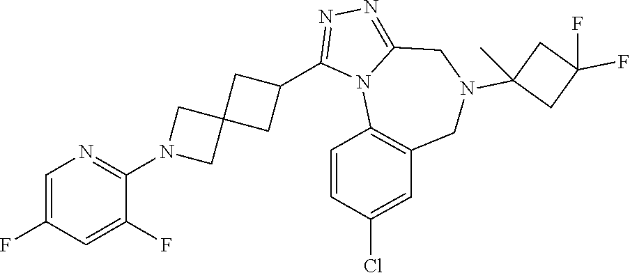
C1=C(F)C=C(F)C(N2CC3(C2)CC(C2=NN=C4N2C2=C(CN(C5(C)CC(F)(F)C5)C4)C=C(Cl)C=C2)C3)=N1
